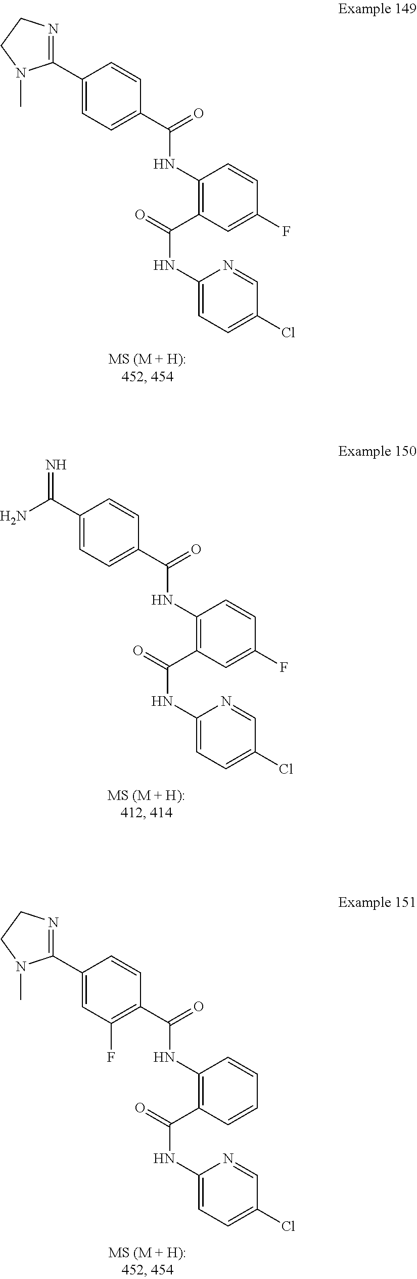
O=C(NC1=C(C(NC2=CC=C(Cl)C=N2)=O)C=C(F)C=C1)C1=CC=C(C2=NCCN2C)C=C1.O=C(NC1=C(C(NC2=CC=C(Cl)C=N2)=O)C=C(F)C=C1)C1=CC=C(C(=N)N)C=C1.O=C(NC1=C(C(NC2=CC=C(Cl)C=N2)=O)C=CC=C1)C1=C(F)C=C(C2=NCCN2C)C=C1
